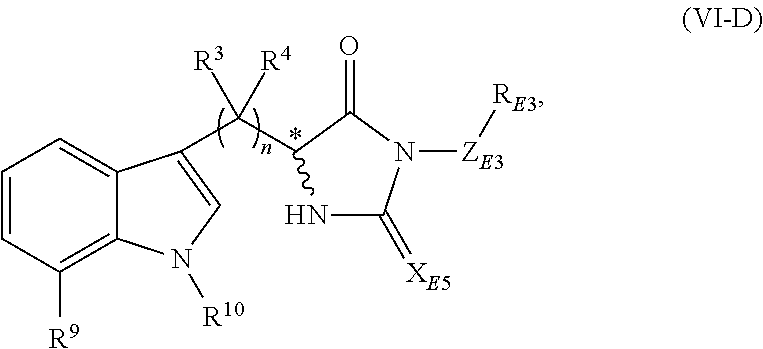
C1=CC([R9])=C2C(=C1)C(C([R3])([R4])C1NC(=[XE5])N([ZE3][RE3])C1=O)=CN2[R10]
